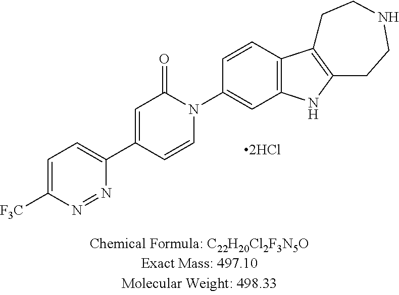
C1=C([F3C])N=NC(C2=CC(=O)N(C3=CC4=C(C=C3)C3=C(N4)CCNCC3)C=C2)=C1
